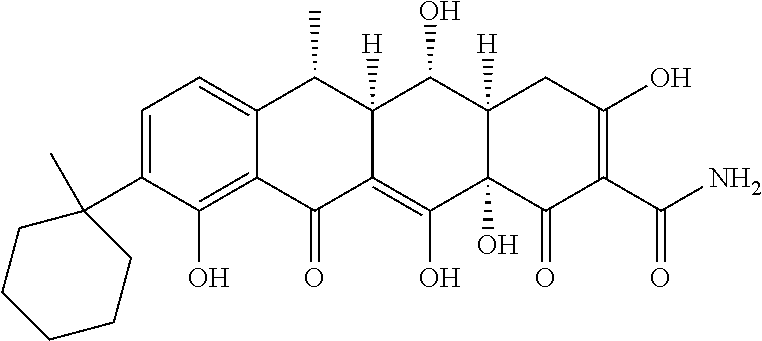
C1=C(C2(C)CCCCC2)C(O)=C2C(=C1)C(C)C1([H])C(=C(O)C3(O)C([H])(C1O)CC(O)=C(C(N)=O)C3=O)C2=O
